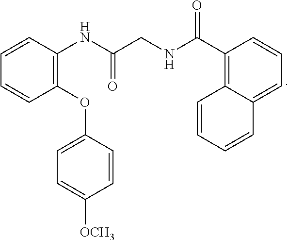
C1(OC2=CC=C([OCH3])C=C2)=C(NC(CNC(=O)C2=C3C(=CC=C2)C=CC=C3)=O)C=CC=C1
